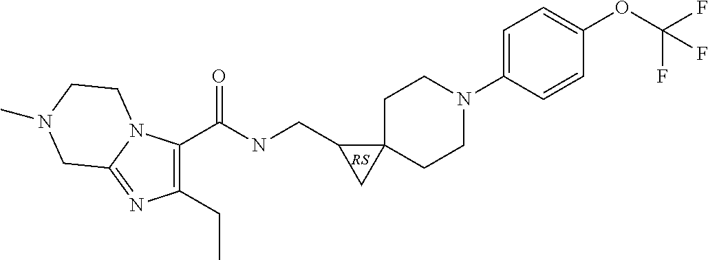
C1(CC)=C(C(NCC2CC23CCN(C2=CC=C(OC(F)(F)F)C=C2)CC3)=O)N2C(=N1)CN(C)CC2
